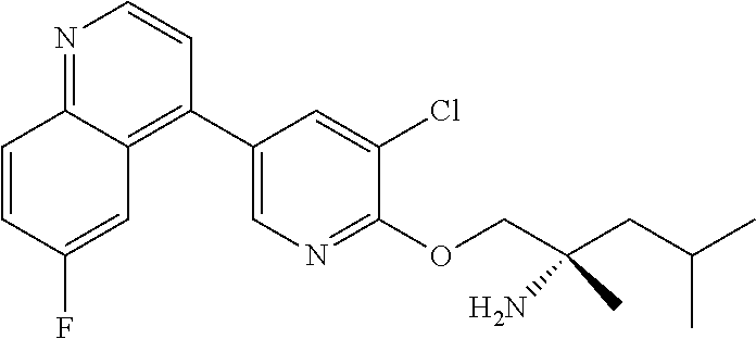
C1(C2=C3C(=NC=C2)C=CC(F)=C3)=CN=C(OCC(CC(C)C)(C)N)C(Cl)=C1
